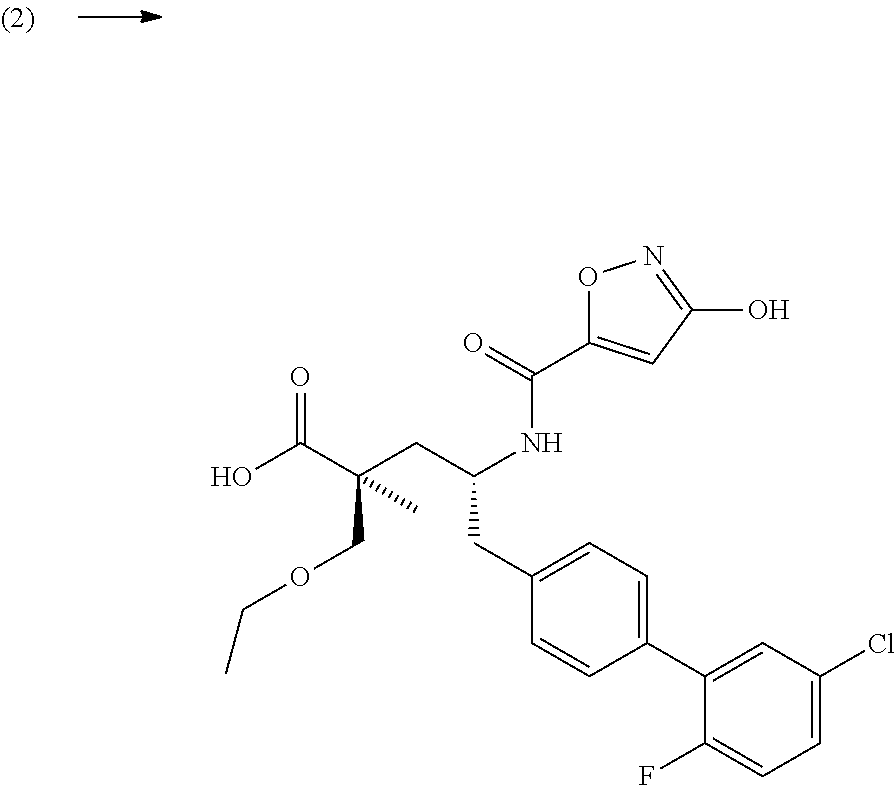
OC(=O)C(CC(NC(=O)C1=CC(O)=NO1)CC1=CC=C(C2=CC(Cl)=CC=C2F)C=C1)(COCC)C
